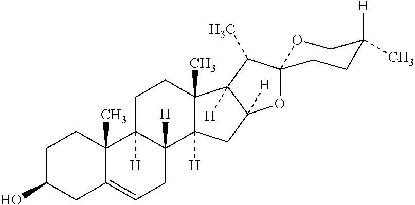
C1C(O)CC2=CCC3([H])C([H])(C2(C)C1)CCC1(C)C3([H])CC2([H])C1([H])C(C)C1(OCC([H])(C)CC1)O2
